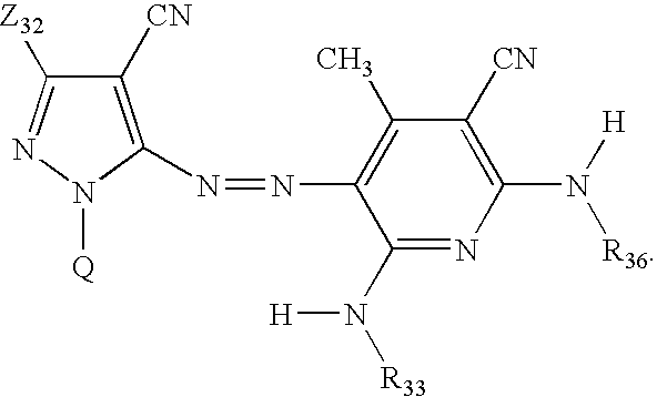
C1([CN])=C(N=NC2=C(C)C([CN])=C(N([H])[R36])N=C2N([R33])[H])N([Q])N=C1[Z32]
